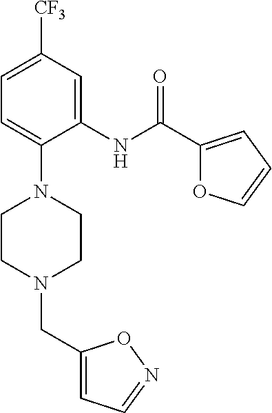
C1=C([CF3])C=C(NC(C2=CC=CO2)=O)C(N2CCN(CC3=CC=NO3)CC2)=C1
